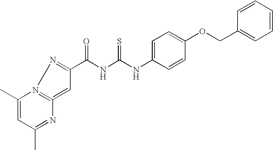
C(NC(NC1=CC=C(OCC2=CC=CC=C2)C=C1)=S)(=O)C1=NN2=C(=C1)N=C(C)C=C2C
